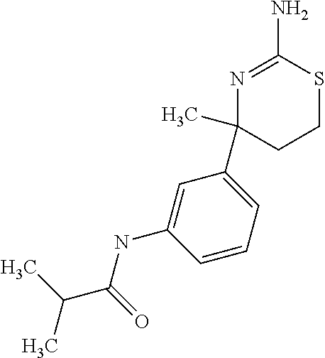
CC(C)C(=O)NC1=CC(C2(C)N=C(N)SCC2)=CC=C1
